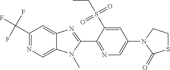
C1(C(F)(F)F)=NC=C2C(=C1)N=C(C1=NC=C(N3CCSC3=O)C=C1S(CC)(=O)=O)N2C
